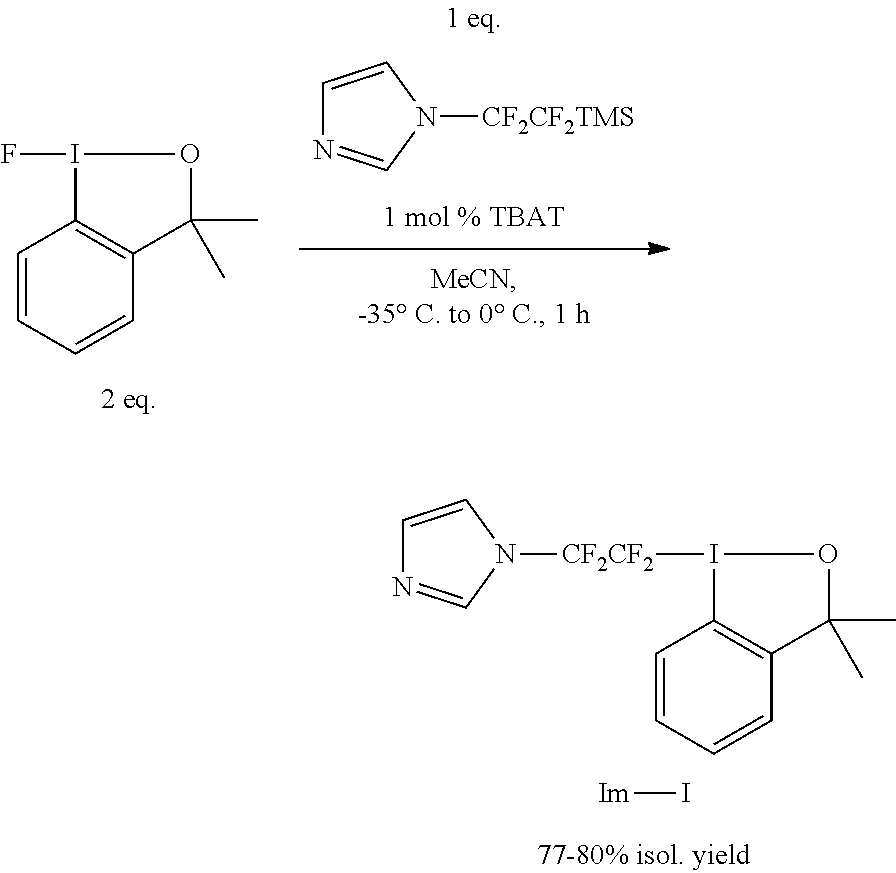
[Im]I.C1=CC=CC2=C1I([CF2CF2]N1C=CN=C1)OC2(C)C.C1=CN([CF2CF2TMS])C=N1.C1=CC=CC2=C1I(F)OC2(C)C
